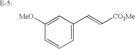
C1=CC([MeO])=CC(C=C[CO2Me])=C1
